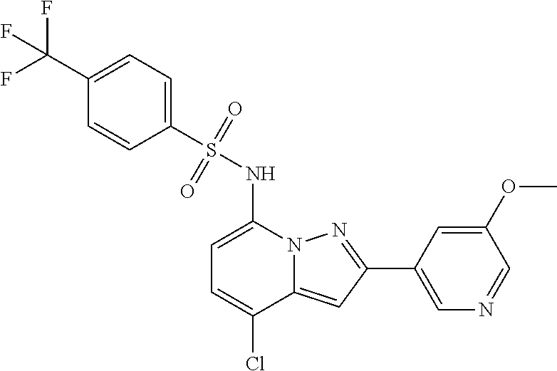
C1(C2=NN3C(=C2)C(Cl)=CC=C3NS(=O)(=O)C2=CC=C(C(F)(F)F)C=C2)=CN=CC(OC)=C1
